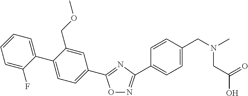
C1=C(F)C(C2=CC=C(C3=NC(C4=CC=C(CN(C)CC(O)=O)C=C4)=NO3)C=C2COC)=CC=C1
